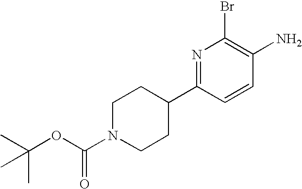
C1(Br)=C(N)C=CC(C2CCN(C(OC(C)(C)C)=O)CC2)=N1
